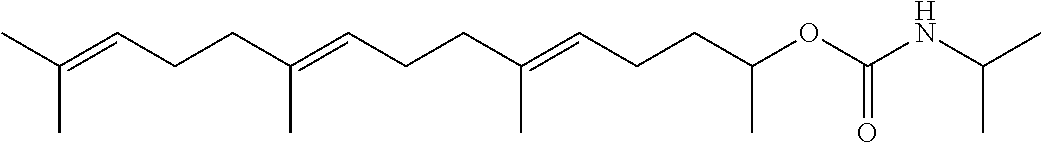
C(C(=CCCC(=CCCC(OC(NC(C)C)=O)C)C)C)CC=C(C)C
